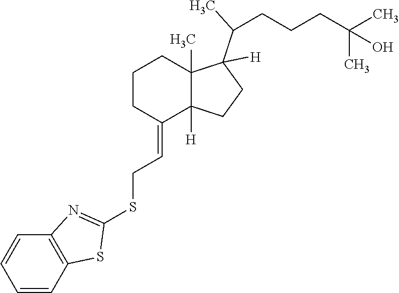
C(C=C1C2([H])C(C)(CCC1)C(C(C)CCCC(C)(C)O)([H])CC2)SC1=NC2=C(C=CC=C2)S1
